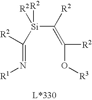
[Si](C([R2])=C(O[R3])[R2])(C(=N[R1])[R2])([R2])[R2]
